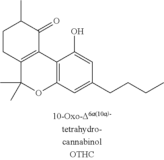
C12=C(C=C(CCCC)C=C1O)OC(C)(C)C1=C2C(=O)C(C)CC1
